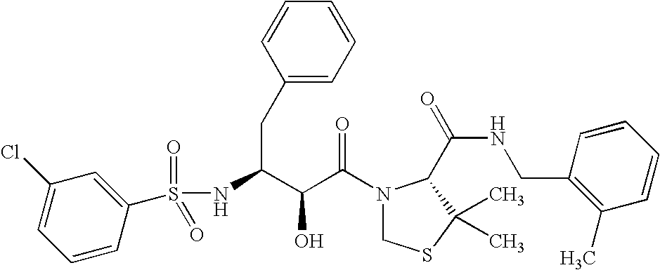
N(C(CC1=CC=CC=C1)C(C(N1CSC(C)(C)C1C(NCC1=C(C)C=CC=C1)=O)=O)O)S(=O)(=O)C1=CC(Cl)=CC=C1
